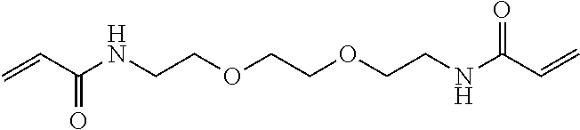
C=CC(NCCOCCOCCNC(C=C)=O)=O
